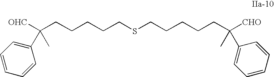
[CHO]C(CCCCCSCCCCCC([CHO])(C)C1=CC=CC=C1)(C1=CC=CC=C1)C
